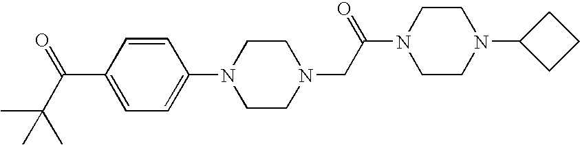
C1(N2CCN(CC(N3CCN(C4CCC4)CC3)=O)CC2)=CC=C(C(=O)C(C)(C)C)C=C1
